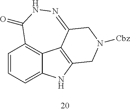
C1=CC=C2C3=C1C(=O)NN=C1C3=C(N2)CN([Cbz])C1
